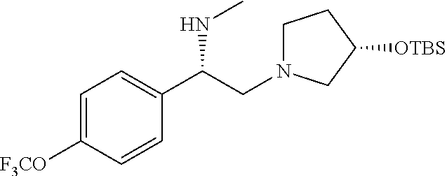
C1(C(CN2CCC([OTBS])C2)NC)=CC=C([F3CO])C=C1
